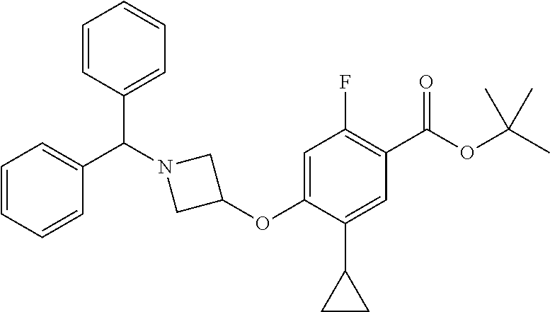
C1(OC2=CC(F)=C(C(=O)OC(C)(C)C)C=C2C2CC2)CN(C(C2=CC=CC=C2)C2=CC=CC=C2)C1
